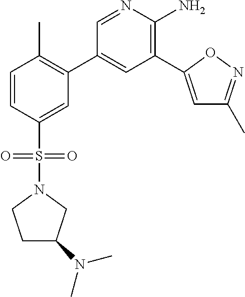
C1=CC(S(=O)(=O)N2CC(N(C)C)CC2)=CC(C2=CC(C3=CC(C)=NO3)=C(N)N=C2)=C1C
